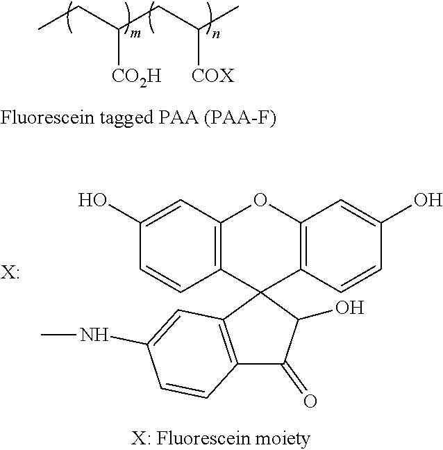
[CO2H]C(CC)CC(C)[COX].C12=C(C3(C4=C(O1)C=C(O)C=C4)C1=C(C(=O)C3O)C=CC(NC)=C1)C=CC(O)=C2.[X:]
